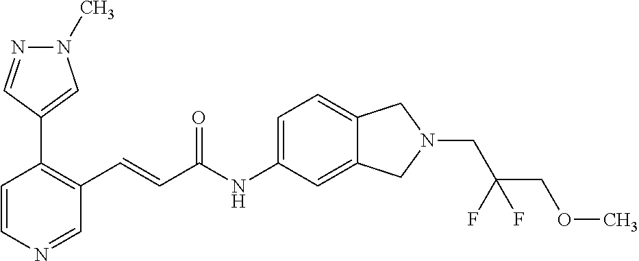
C1=CN=CC(C=CC(NC2=CC=C3C(=C2)CN(CC(F)(COC)F)C3)=O)=C1C1=CN(C)N=C1
